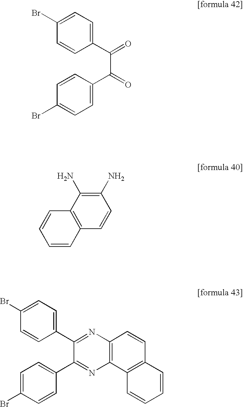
C1(C(=O)C(=O)C2=CC=C(Br)C=C2)=CC=C(Br)C=C1.C1(N)=C(N)C2=C(C=C1)C=CC=C2.C1(C2=NC3=C(N=C2C2=CC=C(Br)C=C2)C2=C(C=C3)C=CC=C2)=CC=C(Br)C=C1
